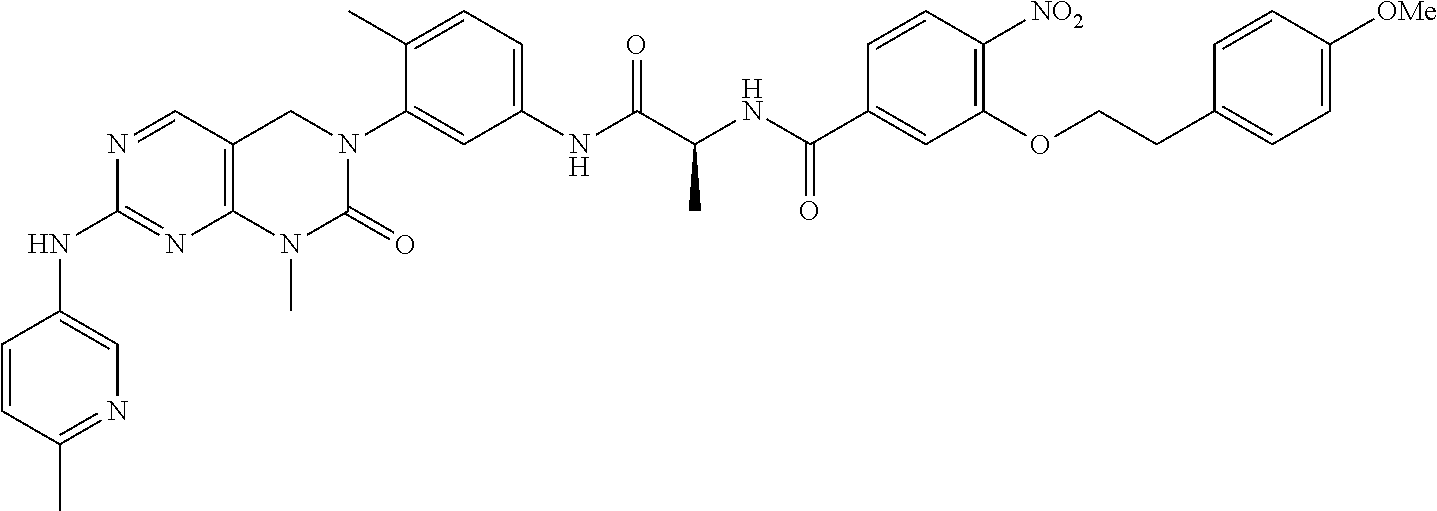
C12=C(C=NC(NC3=CN=C(C)C=C3)=N1)CN(C1=CC(NC(=O)C(NC(=O)C3=CC(OCCC4=CC=C([OMe])C=C4)=C([NO2])C=C3)C)=CC=C1C)C(=O)N2C
